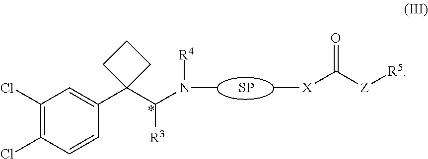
[SP].C1=CC(Cl)=C(Cl)C=C1C1(C(N(C)[R4])[R3])CCC1.C[X]C([Z][R5])=O
